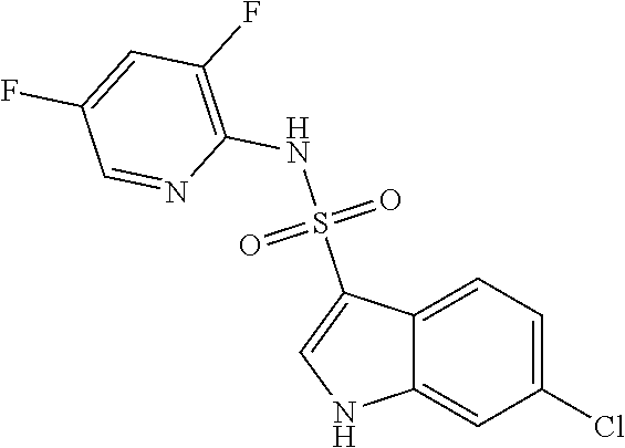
N1=CC(F)=CC(F)=C1NS(=O)(=O)C1=CNC2=CC(Cl)=CC=C21
